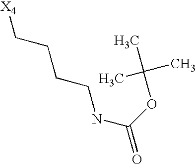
C(NCCCC[X4])(=O)OC(C)(C)C
